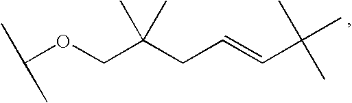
C(OCC(CC=CC(C)(C)C)(C)C)(C)C
